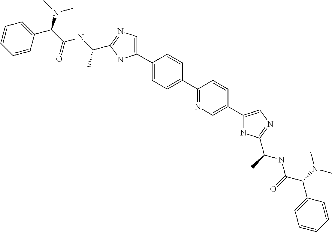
C1(C2=CN=C(C(NC(C(C3=CC=CC=C3)N(C)C)=O)C)N2)=CC=C(C2=NC=C(C3=CN=C(C(NC(C(N(C)C)C4=CC=CC=C4)=O)C)N3)C=C2)C=C1
